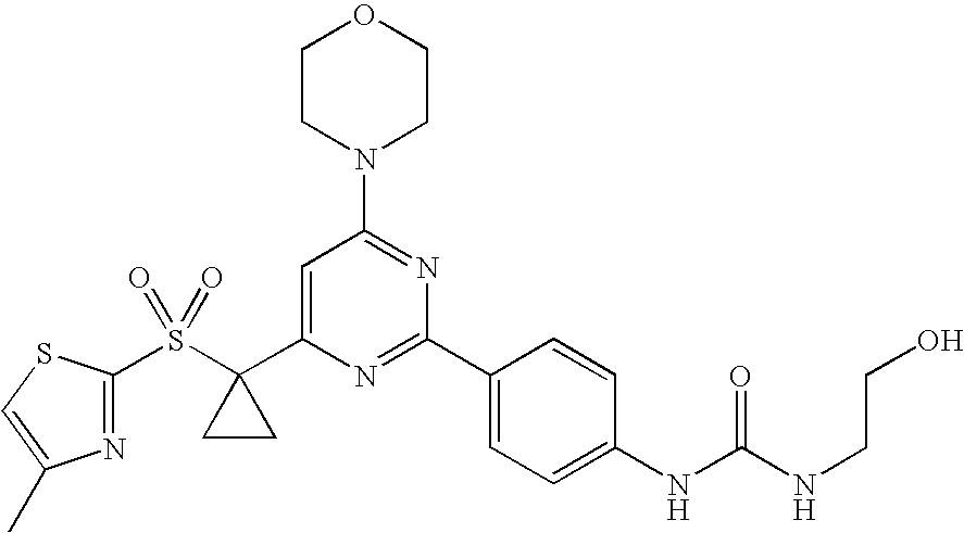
N1=C(S(C2(C3=CC(N4CCOCC4)=NC(C4=CC=C(NC(NCCO)=O)C=C4)=N3)CC2)(=O)=O)SC=C1C
